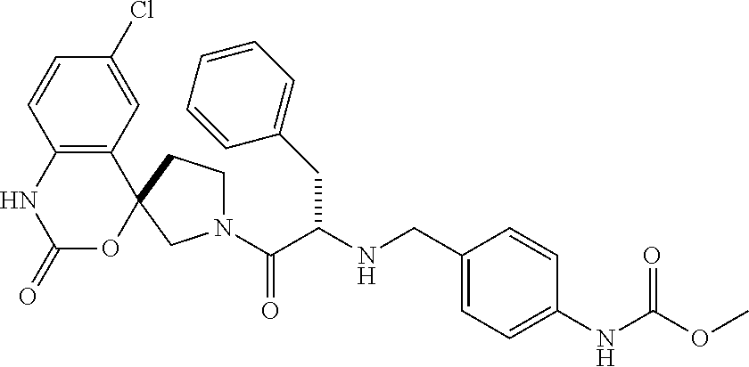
N1(C(C(NCC2=CC=C(NC(OC)=O)C=C2)CC2=CC=CC=C2)=O)CCC2(C1)C1=C(NC(=O)O2)C=CC(Cl)=C1
